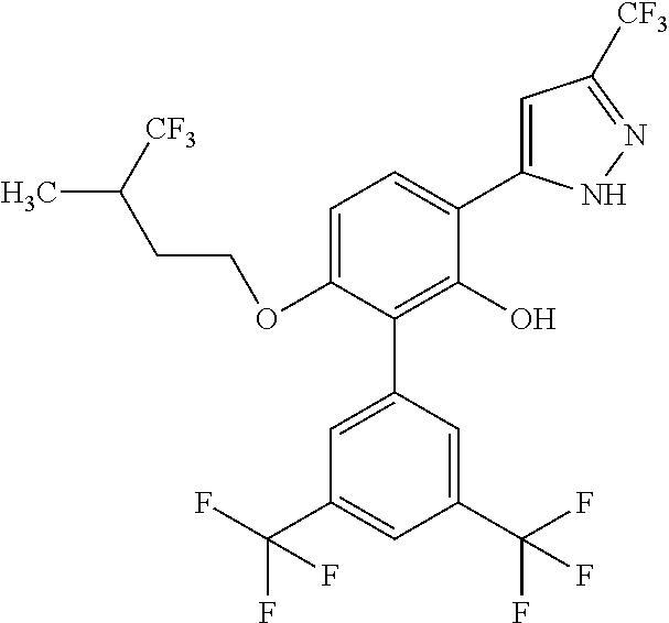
C1(OCCC(C)[CF3])=CC=C(C2=CC([CF3])=NN2)C(O)=C1C1=CC(C(F)(F)F)=CC(C(F)(F)F)=C1
